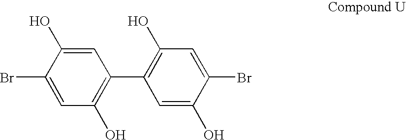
C1(Br)=CC(O)=C(C2=C(O)C=C(Br)C(O)=C2)C=C1O
